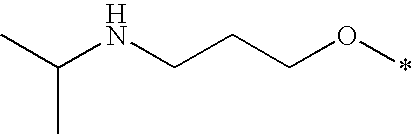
CC(NCCCO*)C
